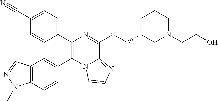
C12=C(C=CC(C3=C(C4=CC=C(C#N)C=C4)N=C(OCC4CN(CCO)CCC4)C4=NC=CN34)=C1)N(C)N=C2
